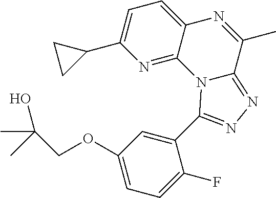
N1=C2C(=CC=C1C1CC1)N=C(C)C1=NN=C(C3=CC(OCC(O)(C)C)=CC=C3F)N21
